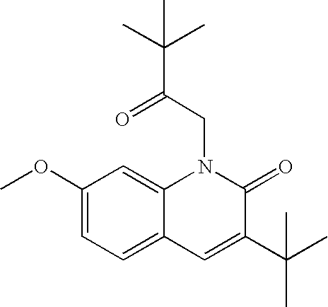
C12=CC=C(OC)C=C1N(CC(C(C)(C)C)=O)C(=O)C(C(C)(C)C)=C2
